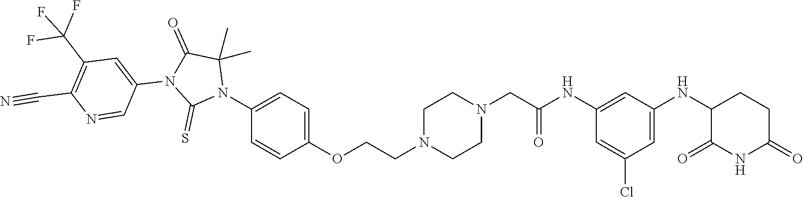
C1=C(Cl)C=C(NC2C(=O)NC(=O)CC2)C=C1NC(CN1CCN(CCOC2=CC=C(N3C(C)(C)C(=O)N(C4=CC(C(F)(F)F)=C(C#N)N=C4)C3=S)C=C2)CC1)=O
